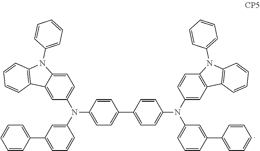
C1(C2=CC=C(N(C3=CC4=C(C=C3)N(C3=CC=CC=C3)C3=C4C=CC=C3)C3=CC=CC(C4=CC=CC=C4)=C3)C=C2)=CC=C(N(C2=CC=C3C(=C2)C2=C(N3C3=CC=CC=C3)C=CC=C2)C2=CC(C3=CC=CC=C3)=CC=C2)C=C1
